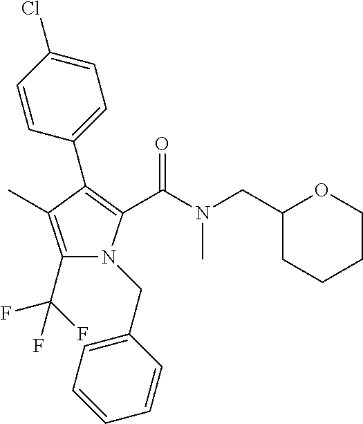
C1(C2=C(C(=O)N(C)CC3CCCCO3)N(CC3=CC=CC=C3)C(C(F)(F)F)=C2C)=CC=C(Cl)C=C1
